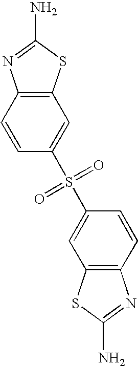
C12=C(C=CC(S(C3=CC4=C(C=C3)N=C(N)S4)(=O)=O)=C1)N=C(N)S2
